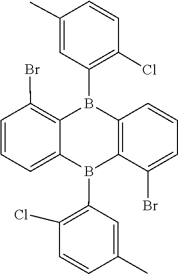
C1=C(C)C=CC(Cl)=C1B1C2=C(B(C3=C(Cl)C=CC(C)=C3)C3=CC=CC(Br)=C13)C(Br)=CC=C2
